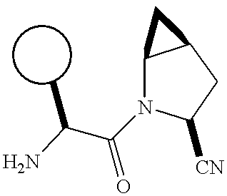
NC(C(=O)N1C2C(CC1[CN])C2)C
